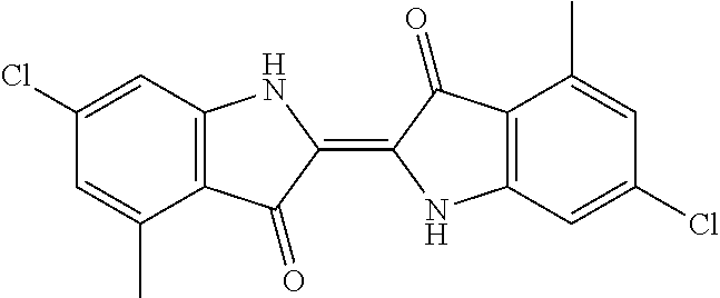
C1=C(C)C2=C(C=C1Cl)NC(=C1C(=O)C3=C(N1)C=C(Cl)C=C3C)C2=O
